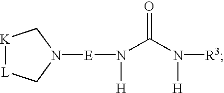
N1([E]N([H])C(N([H])[R3])=O)C[K][L]C1
